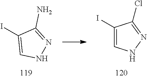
IC1=CNN=C1N.C1(I)=CNN=C1Cl
